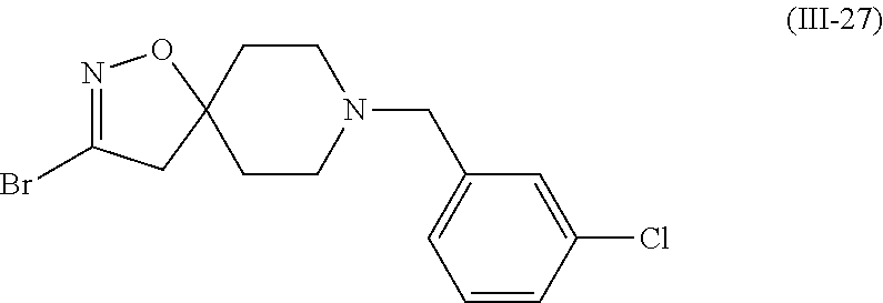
N1=C(Br)CC2(O1)CCN(CC1=CC=CC(Cl)=C1)CC2
